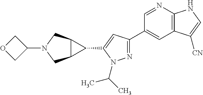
N1=C(C2=CC3=C(N=C2)NC=C3[CN])C=C(C2C3C2CN(C2COC2)C3)N1C(C)C
